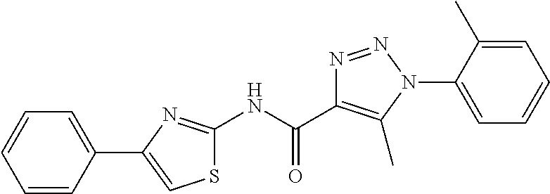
N(C(=O)C1=C(C)N(C2=CC=CC=C2C)N=N1)C1=NC(C2=CC=CC=C2)=CS1
